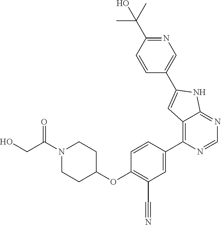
N1(C(=O)CO)CCC(OC2=C(C#N)C=C(C3=C4C(=NC=N3)NC(C3=CN=C(C(C)(C)O)C=C3)=C4)C=C2)CC1
